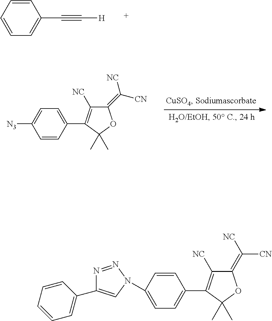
C1=CC=CC=C1C#C[H].C1=CC(C2=C([NC])C(=C([CN])[NC])OC2(C)C)=CC=C1[N3].C1=C(N2C=C(C3=CC=CC=C3)N=N2)C=CC(C2=C([NC])C(=C([NC])[CN])OC2(C)C)=C1
